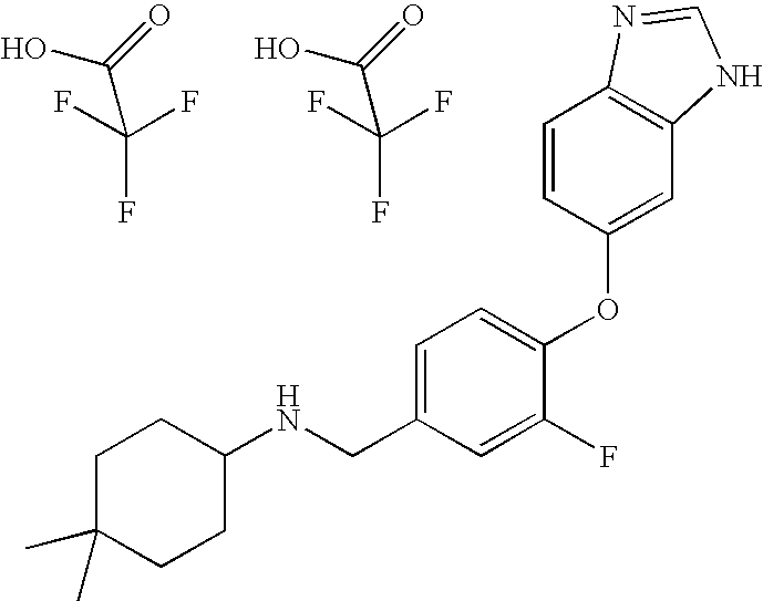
OC(=O)C(F)(F)F.OC(=O)C(F)(F)F.C1C(C)(C)CCC(NCC2=CC=C(OC3=CC4=C(C=C3)N=CN4)C(F)=C2)C1
